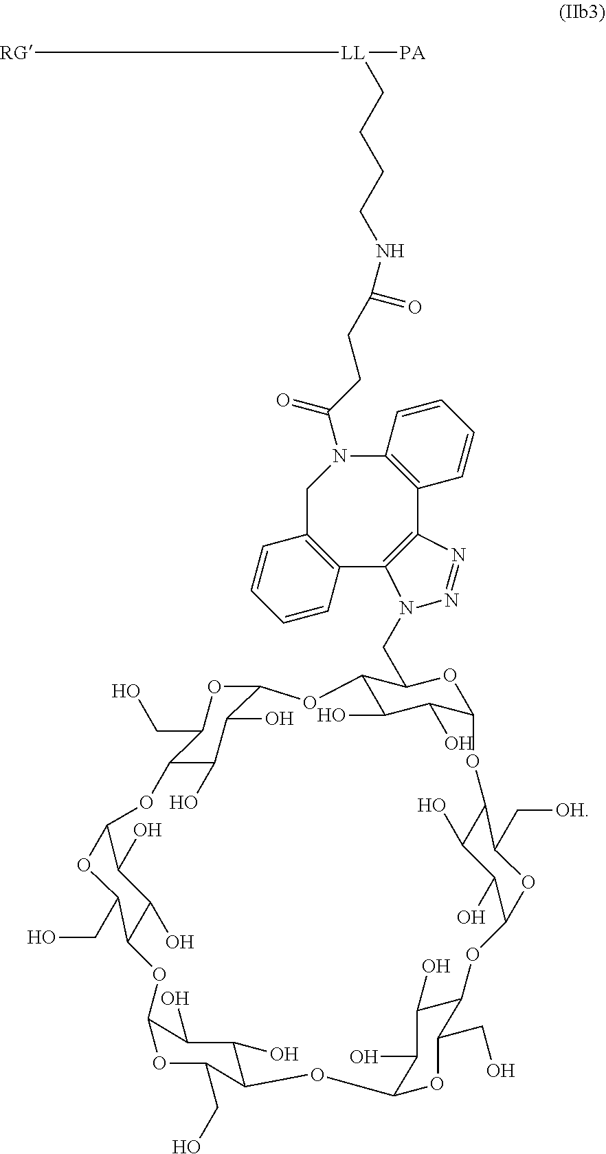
C12C(O)C(O)C(OC1CN1C3=C(C4=C(N(C(=O)CCC(=O)NCCCC[LL]([RG])[PA])CC5=C3C=CC=C5)C=CC=C4)N=N1)OC1C(O)C(O)C(OC1C[OH])OC1C(O)C(O)C(OC1CO)OC1C(CO)OC(C(O)C1O)OC1C(O)C(O)C(OC1CO)OC1C(CO)OC(C(O)C1O)O2
